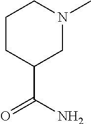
C1CC(C(=O)N)CN(C)C1
